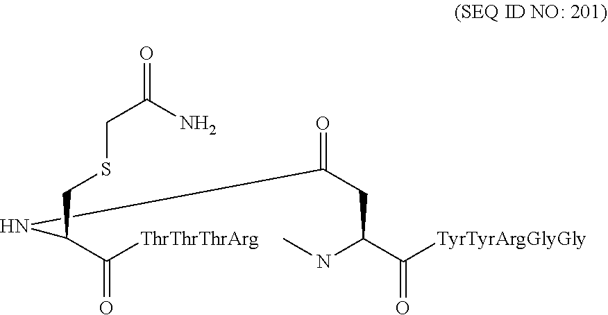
C(C(C([TyrTyrArgGlyGly])=O)NC)C(=O)NC(C(=O)[ThrThrThrArg])CSCC(=O)N
